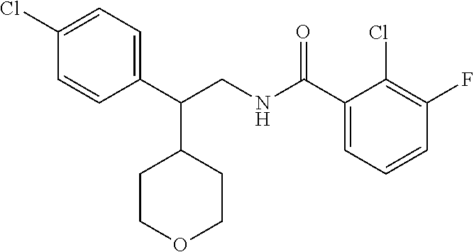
C1(Cl)=CC=C(C(CNC(C2=CC=CC(F)=C2Cl)=O)C2CCOCC2)C=C1
